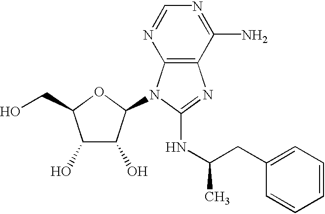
C1(O)C(O)C(N2C3=C(N=C2NC(CC2=CC=CC=C2)C)C(N)=NC=N3)OC1CO
